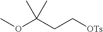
COC(CC[OTs])(C)C
